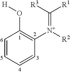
C1=CC=CC([N+]([R2])=C([R1])[R3])=C1O[H]
